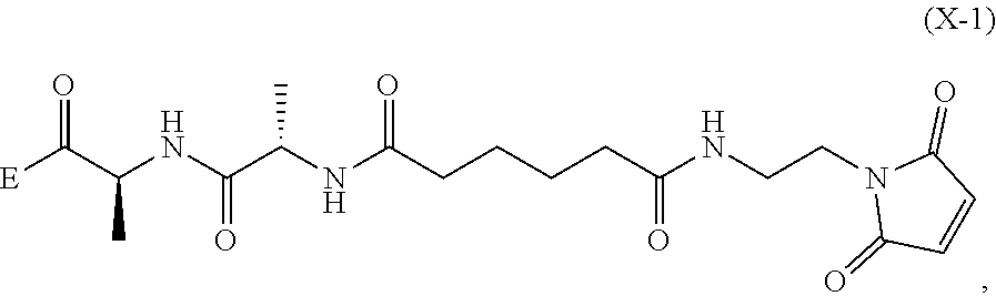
[E]C(C(NC(C(NC(CCCCC(NCCN1C(=O)C=CC1=O)=O)=O)C)=O)C)=O
